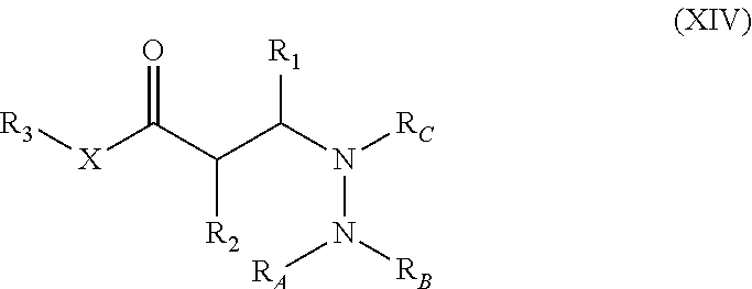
C([R2])(C(N(N([RA])[RB])[RC])[R1])C([X][R3])=O
